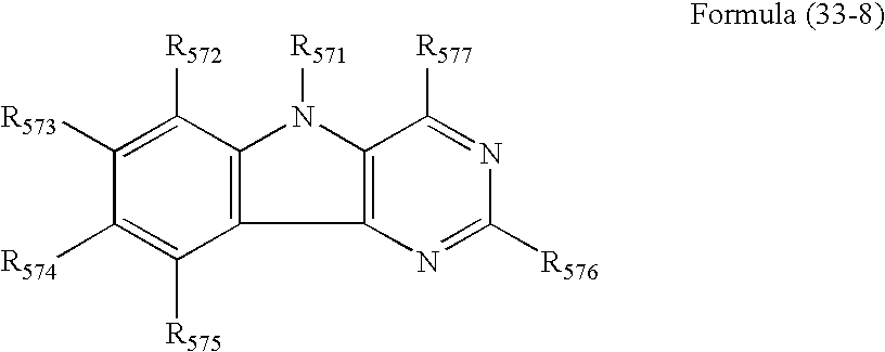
C12=C(N([R571])C3=C1C([R575])=C([R574])C([R573])=C3[R572])C([R577])=NC([R576])=N2
